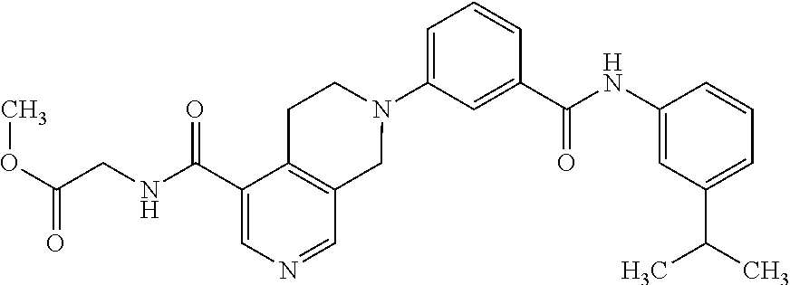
C1(N2CCC3=C(C2)C=NC=C3C(NCC(=O)OC)=O)=CC=CC(C(NC2=CC(C(C)C)=CC=C2)=O)=C1
